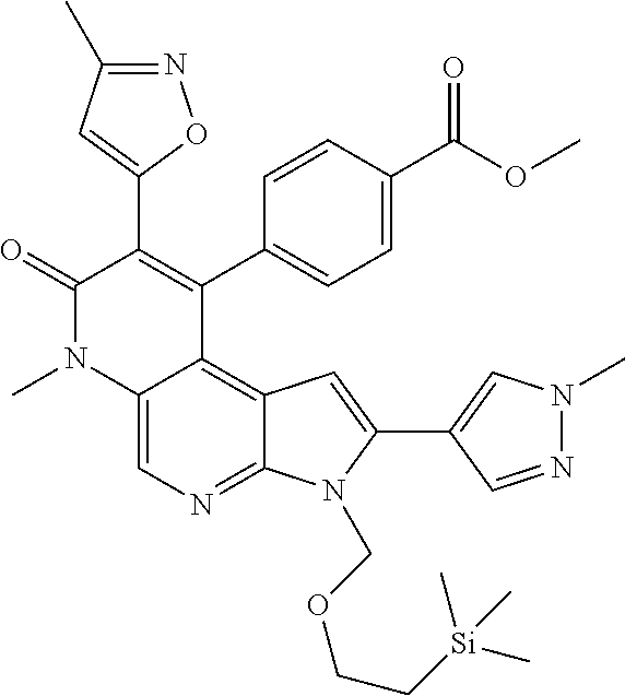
C12=CN=C3C(=C1C(C1=CC=C(C(OC)=O)C=C1)=C(C1=CC(C)=NO1)C(=O)N2C)C=C(C1=CN(C)N=C1)N3COCC[Si](C)(C)C
